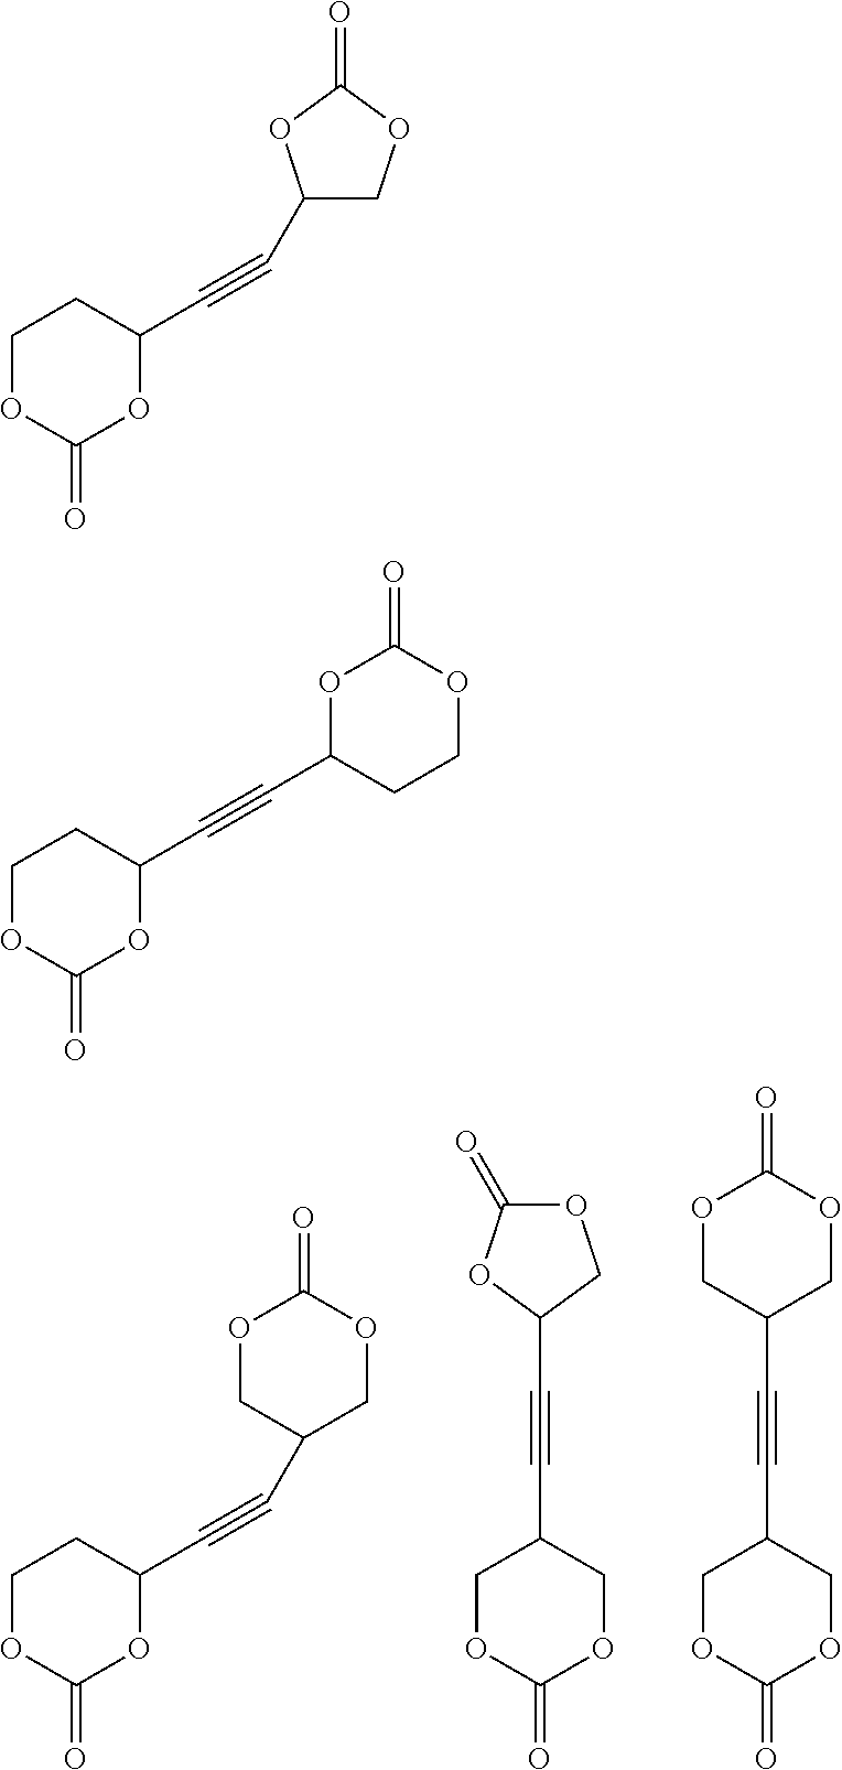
C1OC(=O)OC(C#CC2COC(=O)OC2)C1.C1OC(=O)OCC1C#CC1OC(=O)OC1.C1OC(=O)OCC1C#CC1COC(=O)OC1.C1OC(=O)OC(C#CC2CCOC(=O)O2)C1.C1OC(=O)OC(C#CC2COC(=O)O2)C1
